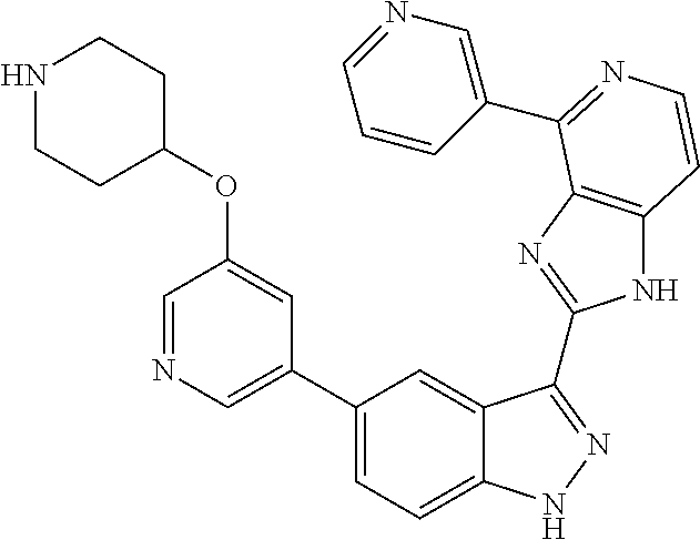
C1(C2=CN=CC(OC3CCNCC3)=C2)=CC=C2C(=C1)C(C1=NC3=C(N1)C=CN=C3C1=CN=CC=C1)=NN2
